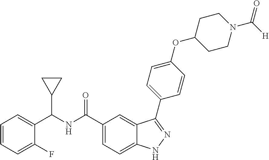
C1=CC=C(F)C(C(NC(C2=CC=C3C(=C2)C(C2=CC=C(OC4CCN(C([H])=O)CC4)C=C2)=NN3)=O)C2CC2)=C1
